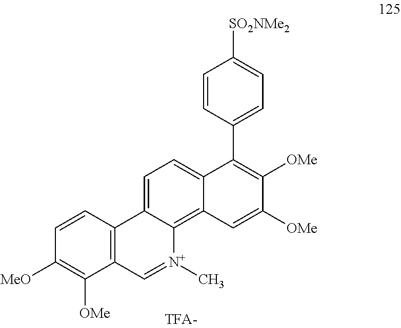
C1=C([OMe])C([OMe])=C(C2=CC=C([SO2NMe2])C=C2)C2=CC=C3C(=C12)[N+](C)=CC1=C3C=CC([MeO])=C1[OMe]
